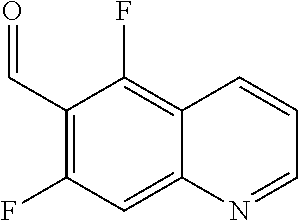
C1(C=O)=C(F)C=C2C(=C1F)C=CC=N2
